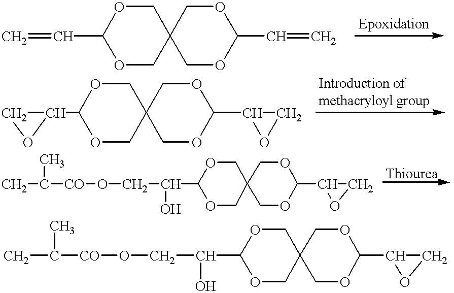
C=CC1OCC2(CO1)COC(C=C)OC2.C1(C2CO2)OCC2(CO1)COC(C1OC1)OC2.CC([CO]OCC(O)C1OCC2(CO1)COC(C1OC1)OC2)C.CC([CO]OCC(O)C1OCC2(CO1)COC(C1OC1)OC2)C
